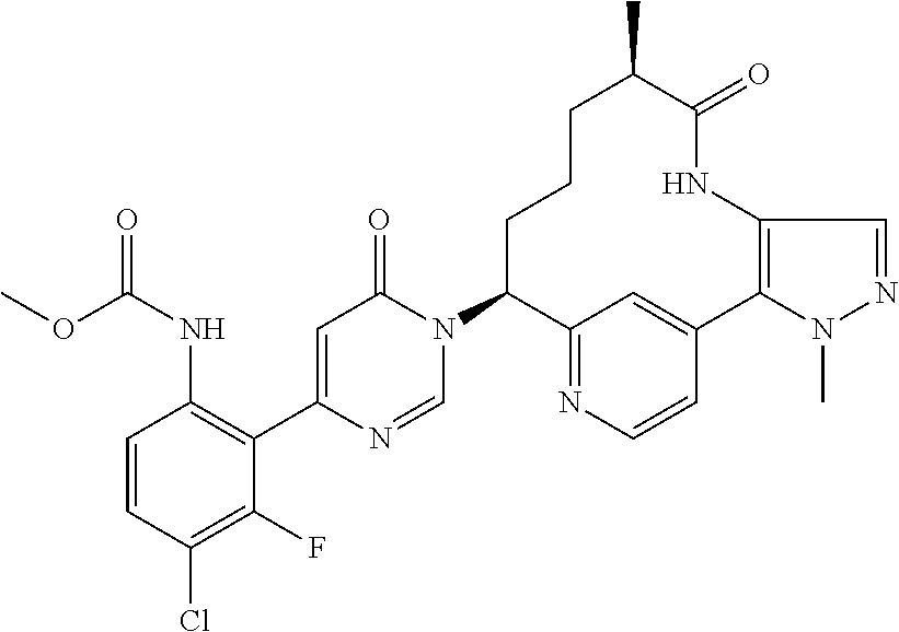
N(C1=C(C2=CC(=O)N(C3C4=NC=CC(=C4)C4=C(NC(=O)C(C)CCC3)C=NN4C)C=N2)C(F)=C(Cl)C=C1)C(OC)=O
